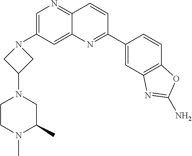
C1=C(N2CC(N3CCN(C)C(C)C3)C2)C=C2C(=N1)C=CC(C1=CC3=C(C=C1)OC(N)=N3)=N2
